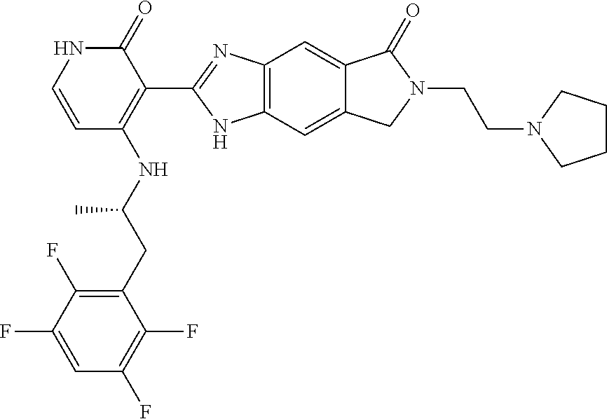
C12=C(C=C3C(=C1)C(=O)N(CCN1CCCC1)C3)NC(C1=C(NC(C)CC3=C(F)C(F)=CC(F)=C3F)C=CNC1=O)=N2
